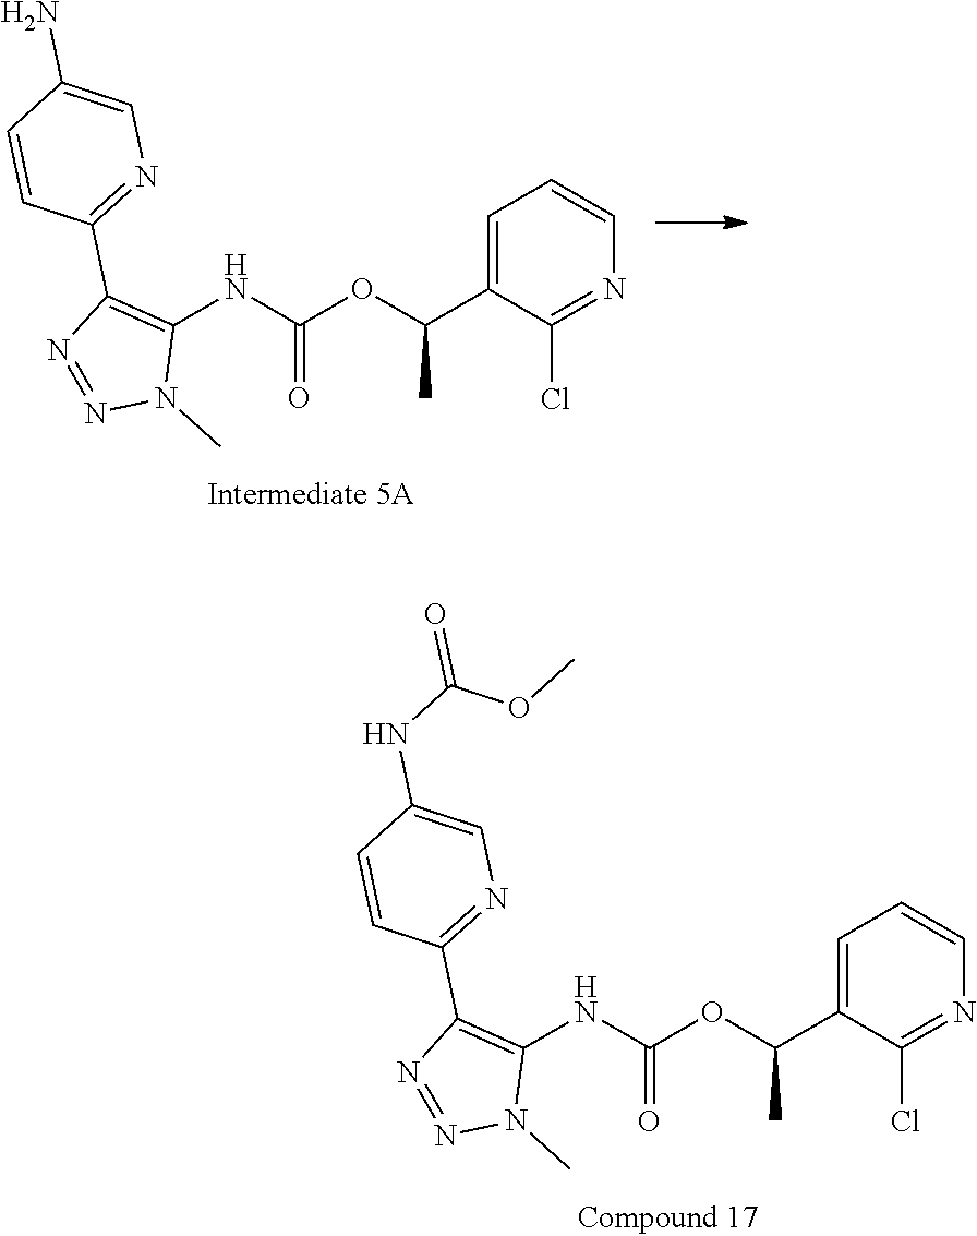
C1=C(C(OC(NC2=C(C3=NC=C(N)C=C3)N=NN2C)=O)C)C(Cl)=NC=C1.C1=C(C(OC(NC2=C(C3=NC=C(NC(=O)OC)C=C3)N=NN2C)=O)C)C(Cl)=NC=C1
